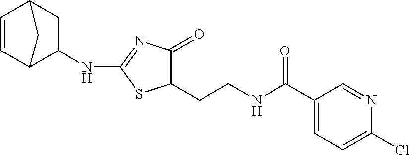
C1(NC2=NC(=O)C(CCNC(C3=CC=C(Cl)N=C3)=O)S2)CC2C=CC1C2
